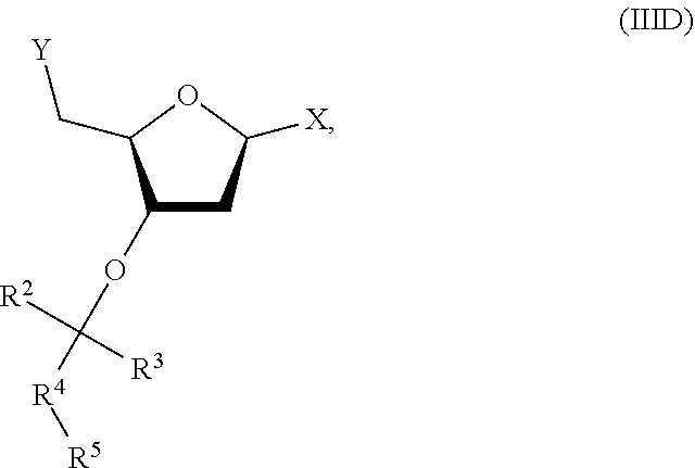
C1(OC([R4][R5])([R2])[R3])CC([X])OC1C[Y]
